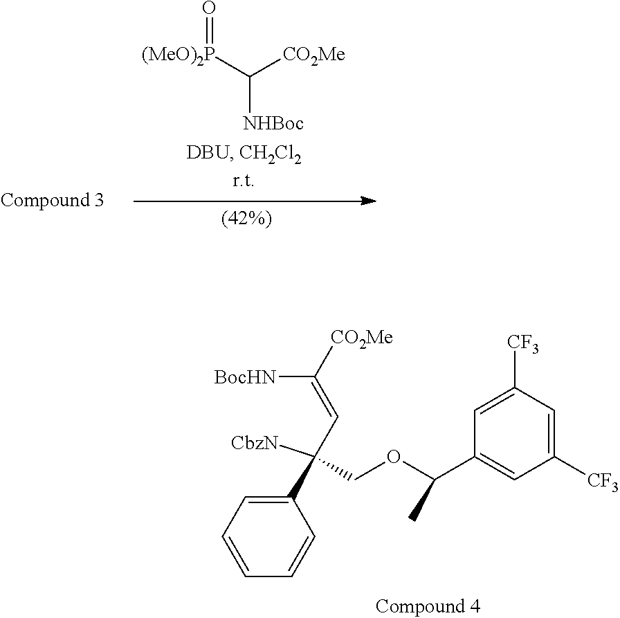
[CbzN]C(COC(C1=CC([CF3])=CC([CF3])=C1)C)(C1=CC=CC=C1)C=C([CO2Me])[BocHN].[(MeO)2P](C([CO2Me])[NHBoc])=O
